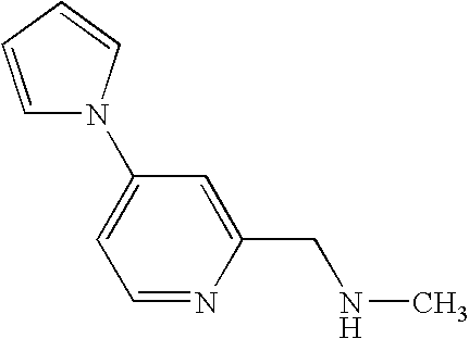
C1(CNC)=CC(N2C=CC=C2)=CC=N1
